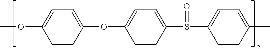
C1=CC(OC2=CC=C(S(C3=CC=C(C)C=C3)=O)C=C2)=CC=C1OC
